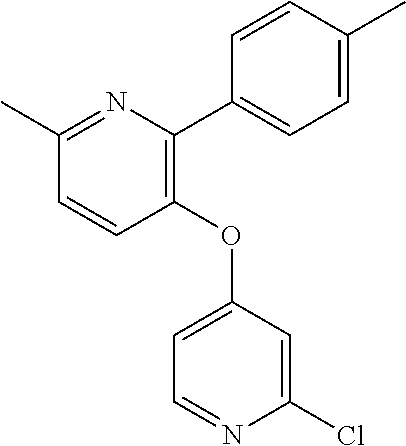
C1=CC(OC2=CC=NC(Cl)=C2)=C(C2=CC=C(C)C=C2)N=C1C
